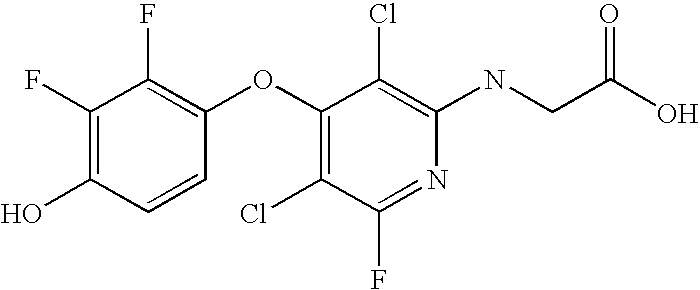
N(C1=C(Cl)C(OC2=C(F)C(F)=C(O)C=C2)=C(Cl)C(F)=N1)CC(O)=O
